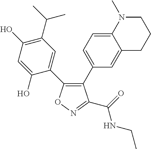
C1(O)=C(C(C)C)C=C(C2=C(C3=CC=C4C(=C3)CCCN4C)C(C(NCC)=O)=NO2)C(O)=C1
